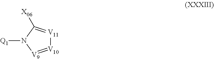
[V10]1=[V9]N([Q1])C([X06])=[V11]1
